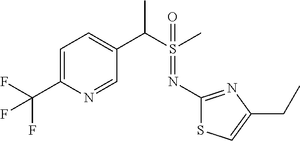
C1=C(C(F)(F)F)N=CC(C(S(C)(=O)=NC2=NC(CC)=CS2)C)=C1
